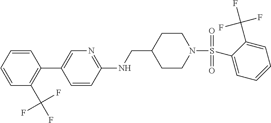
C1=CC=CC(C(F)(F)F)=C1C1=CN=C(NCC2CCN(S(C3=CC=CC=C3C(F)(F)F)(=O)=O)CC2)C=C1
